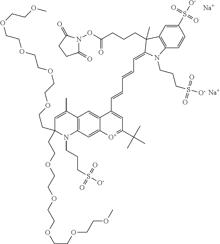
C1=C(C)C2=C(N(CCCS([O-])(=O)=O)C1(CCOCCOCCOCCOCCOC)CCOCCOCCOCCOCCOC)C=C1C(=C2)C(C=CC=CC=C2C(C)(CCCC(ON3C(=O)CCC3=O)=O)C3=C(C=CC(S([O-])(=O)=O)=C3)N2CCCS(=O)(=O)[O-])=CC(C(C)(C)C)=[O+]1.[Na].[Na]
